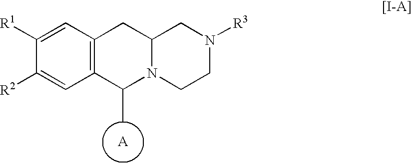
C12=C(C=C([R1])C([R2])=C1)CC1N(C2C)CCN([R3])C1
